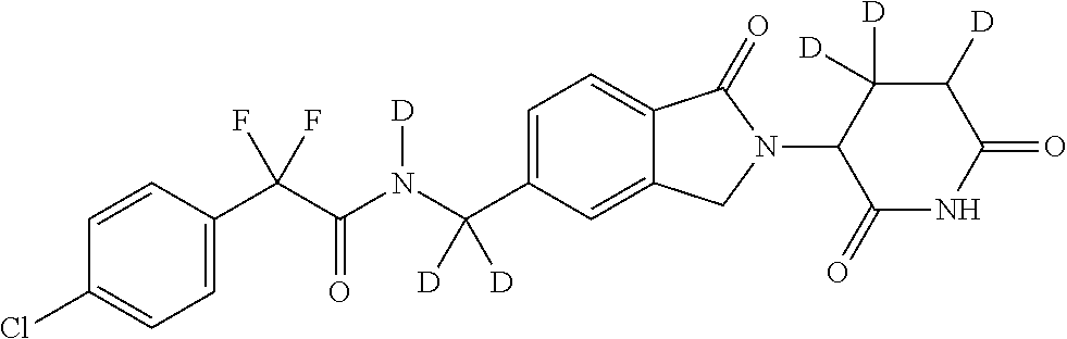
C1=CC(C(C(N(C(C2=CC=C3C(=C2)CN(C2C(=O)NC(=O)C([D])C2([D])[D])C3=O)([D])[D])[D])=O)(F)F)=CC=C1Cl
